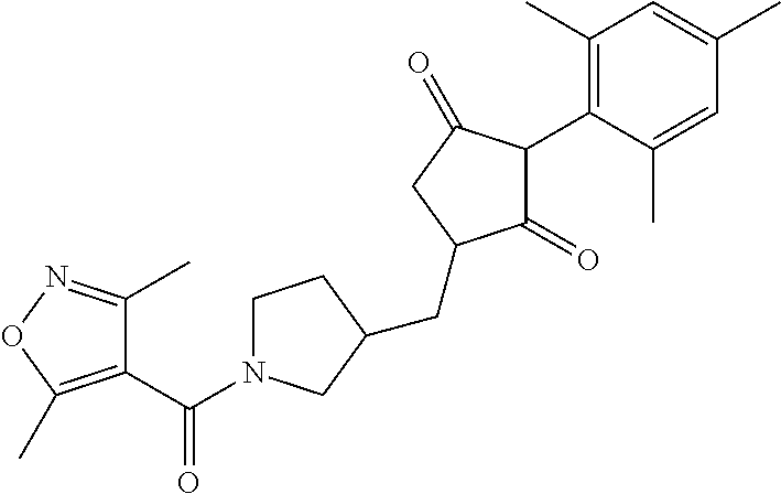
C1(=O)C(C2=C(C)C=C(C)C=C2C)C(=O)CC1CC1CN(C(=O)C2=C(C)ON=C2C)CC1
